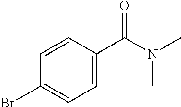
C1=CC(C(N(C)C)=O)=CC=C1Br
